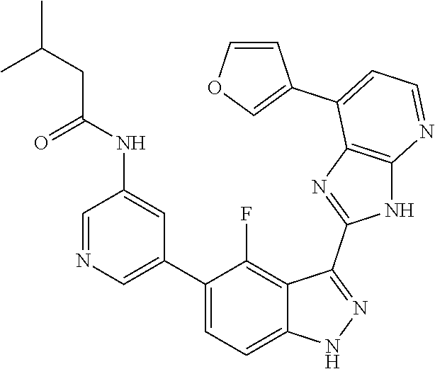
C1=NC=C(C2=CC=C3C(=C2F)C(C2=NC4=C(N2)N=CC=C4C2=COC=C2)=NN3)C=C1NC(=O)CC(C)C
